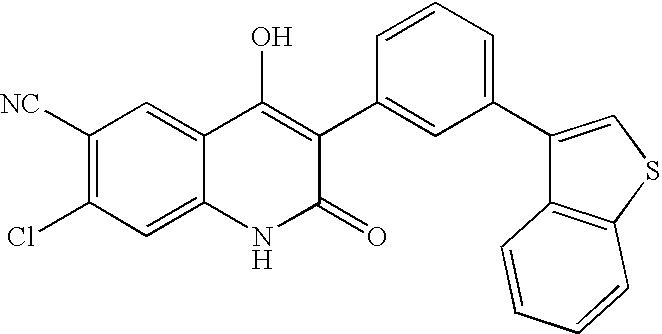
C1([NC])=C(Cl)C=C2C(=C1)C(O)=C(C1=CC(C3=CSC4=C3C=CC=C4)=CC=C1)C(=O)N2
